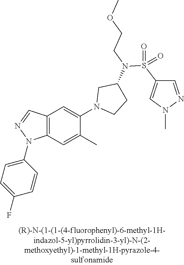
C12=C(C=C(C)C(N3CCC(N(CCOC)S(C4=CN(C)N=C4)(=O)=O)C3)=C1)N(C1=CC=C(F)C=C1)N=C2
